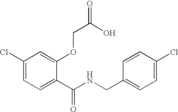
C1(Cl)=CC=C(C(NCC2=CC=C(Cl)C=C2)=O)C(OCC(O)=O)=C1
